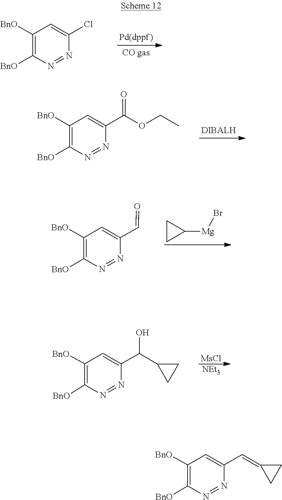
N1=NC(Cl)=CC([BnO])=C1[BnO].N1=NC(C(=O)OCC)=CC([BnO])=C1[BnO].C1([Mg]Br)CC1.N1=NC(C=O)=CC([BnO])=C1[BnO].[MsCl].[NEt3].N1=NC(C(O)C2CC2)=CC([BnO])=C1[BnO].C1([BnO])=C([BnO])N=NC(C=C2CC2)=C1
